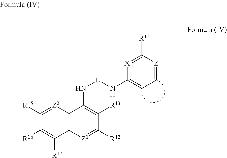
C1([R11])=[X]C(N[L]NC2=C([R13])C([R12])=[Z1]C3=C2[Z2]=C([R15])C([R16])=C3[R17])=CC=[Z]1
